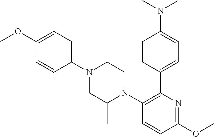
C1=CC(C2=C(N3CCN(C4=CC=C(OC)C=C4)CC3C)C=CC(OC)=N2)=CC=C1N(C)C
